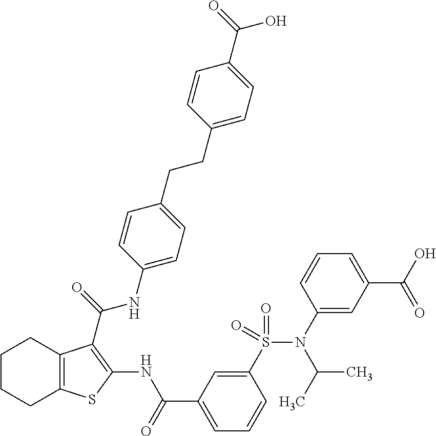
C1CCC2=C(C1)C(C(=O)NC1=CC=C(CCC3=CC=C(C(=O)O)C=C3)C=C1)=C(NC(C1=CC=CC(S(N(C3=CC(C(O)=O)=CC=C3)C(C)C)(=O)=O)=C1)=O)S2
